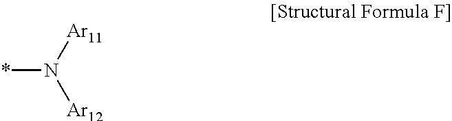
*N([Ar11])[Ar12]
